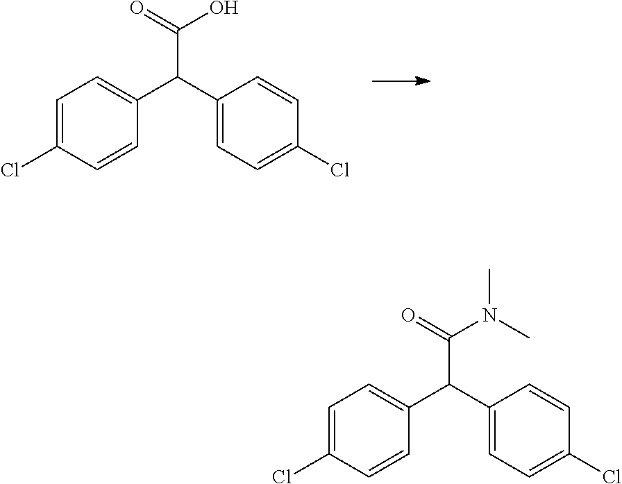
C1=C(Cl)C=CC(C(C2=CC=C(Cl)C=C2)C(O)=O)=C1.C1=C(Cl)C=CC(C(C2=CC=C(Cl)C=C2)C(N(C)C)=O)=C1
